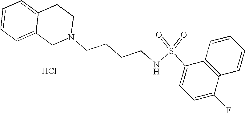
C1=C2C(=CC=C1)CN(CCCCNS(=O)(=O)C1=CC=C(F)C3=C1C=CC=C3)CC2.Cl
